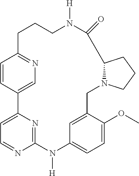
C12=NC(=CC=N1)C1=CN=C(C=C1)CCCN([H])C(=O)C1N(CC3=CC(=CC=C3OC)N2[H])CCC1
